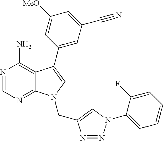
N1=CN=C2C(=C1N)C(C1=CC(C#N)=CC([MeO])=C1)=CN2CC1=CN(C2=CC=CC=C2F)N=N1
